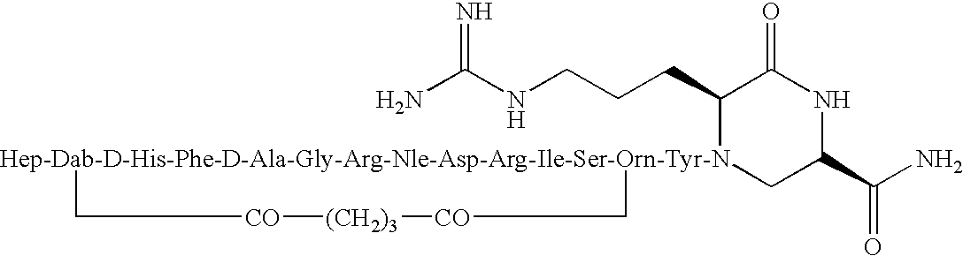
NC(NCCCC1[Hep-Dab-D-His-Phe-D-Ala-Gly-Arg-Nle-Asp-Arg-Ile-Ser-Orn-Tyr-N]2(CC(C(N)=O)NC1=O)C[CO][(CH2)3][CO]C2)=N
